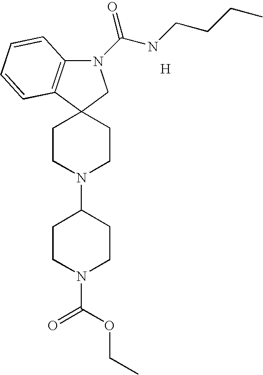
N1(C(NCCCC)=O)C2=C(C3(C1)CCN(C1CCN(C(=O)OCC)CC1)CC3)C=CC=C2.[H]
